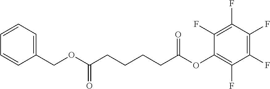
C1=CC(COC(CCCCC(OC2=C(F)C(F)=C(F)C(F)=C2F)=O)=O)=CC=C1
